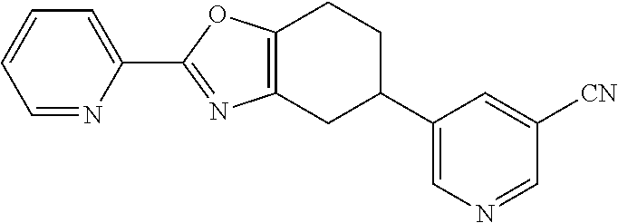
C1=NC(C2=NC3=C(O2)CCC(C2=CN=CC([CN])=C2)C3)=CC=C1
